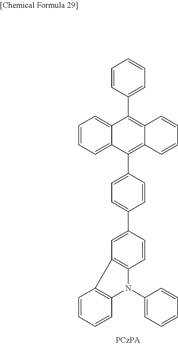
C1=CC(C2=C3C(=C(C4=CC=C(C5=CC6=C(C=C5)N(C5=CC=CC=C5)C5=C6C=CC=C5)C=C4)C4=CC=CC=C42)C=CC=C3)=CC=C1
